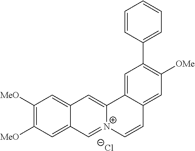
C1([MeO])=C([MeO])C=C2C(=C1)C=C1[N+](=C2)C=CC2=CC([OMe])=C(C3=CC=CC=C3)C=C12.[Cl-]
